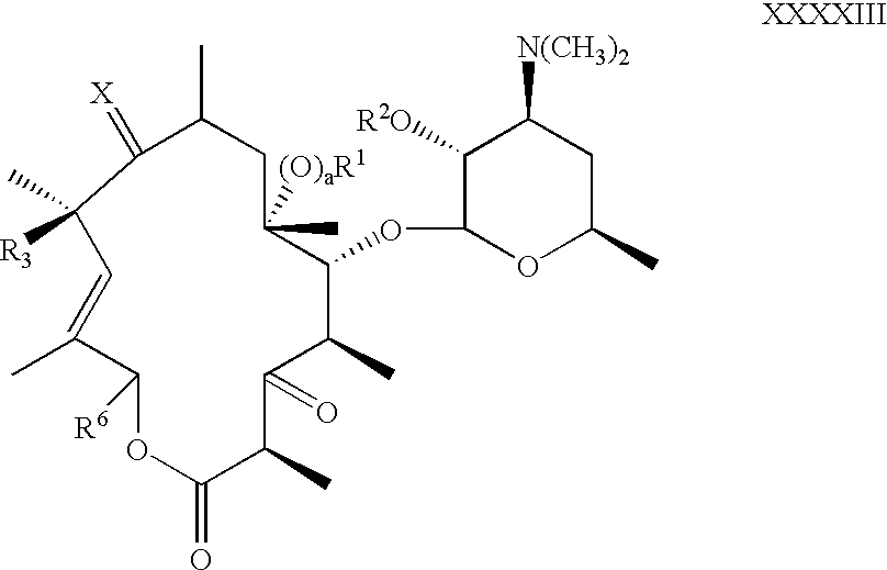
C1(C)=CC(C)([R3])C(=[X])C(C)CC([(O)aR1])(C)C(OC2OC(C)CC([N(CH3)2])C2[R2O])C(C)C(=O)C(C)C(=O)OC1[R6]
